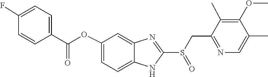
C1(C)=CN=C(CS(C2=NC3=CC(OC(C4=CC=C(F)C=C4)=O)=CC=C3N2)=O)C(C)=C1OC
